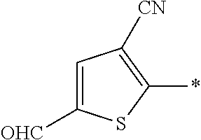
C1([OHC])=CC([CN])=C(*)S1
